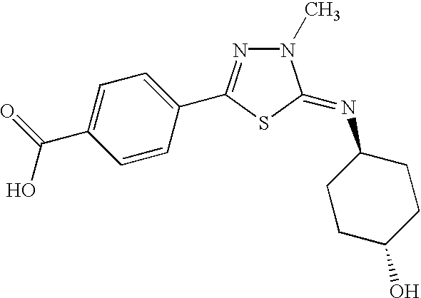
C1=CC(C2=NN(C)C(=NC3CCC(O)CC3)S2)=CC=C1C(O)=O
